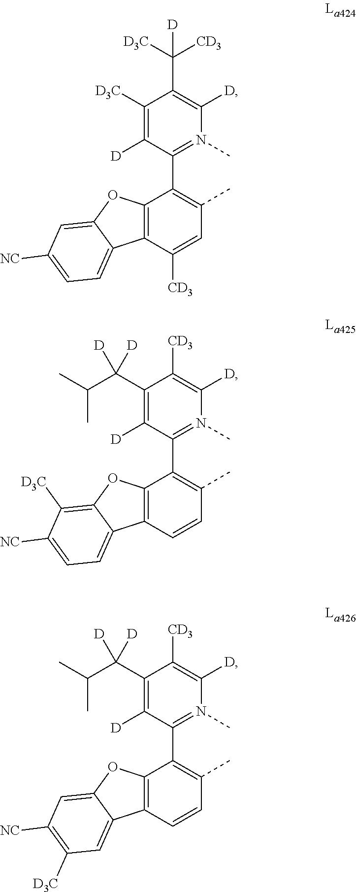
C1([D3C])=C([D])C(C2=C(C)C=C([CD3])C3=C2OC2=CC([NC])=CC=C32)=N(C)C([D])=C1C([D3C])([CD3])[D].C1(C(C(C)C)([D])[D])=C([D])C(C2=C(C)C=CC3=C2OC2=C([D3C])C([NC])=CC=C32)=N(C)C([D])=C1[CD3].C1(C(C(C)C)([D])[D])=C([D])C(C2=C(C)C=CC3=C2OC2=CC([NC])=C([D3C])C=C32)=N(C)C([D])=C1[CD3]
